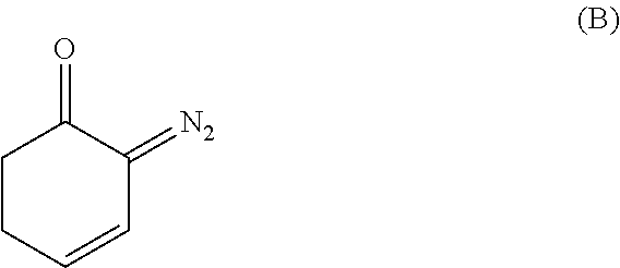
C1CC=CC(=[N2])C1=O
